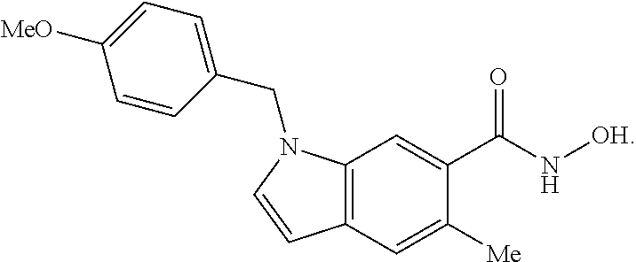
C1=C([Me])C(C(N[OH])=O)=CC2=C1C=CN2CC1=CC=C([MeO])C=C1
